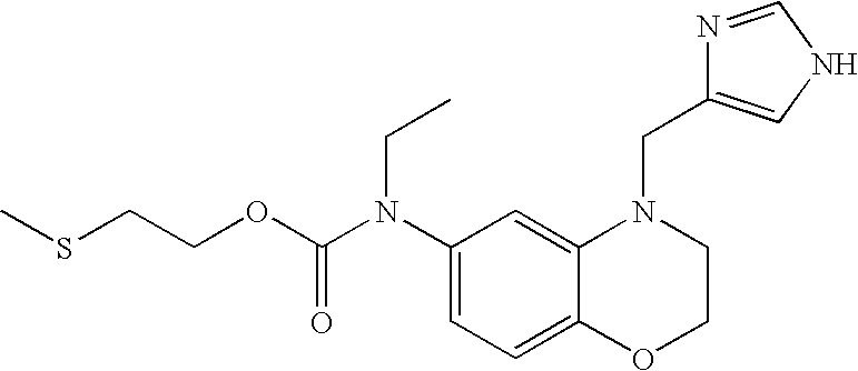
C1(N(C(OCCSC)=O)CC)=CC=C2C(=C1)N(CC1=CNC=N1)CCO2
